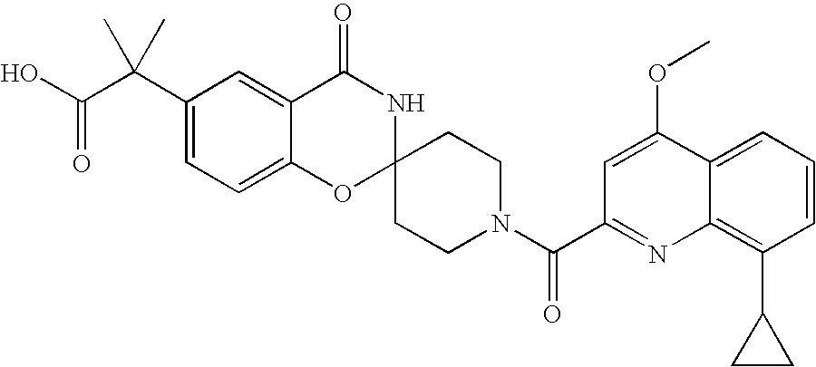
C1(C(C(O)=O)(C)C)=CC=C2C(=C1)C(=O)NC1(O2)CCN(C(=O)C2=NC3=C(C4CC4)C=CC=C3C(OC)=C2)CC1
